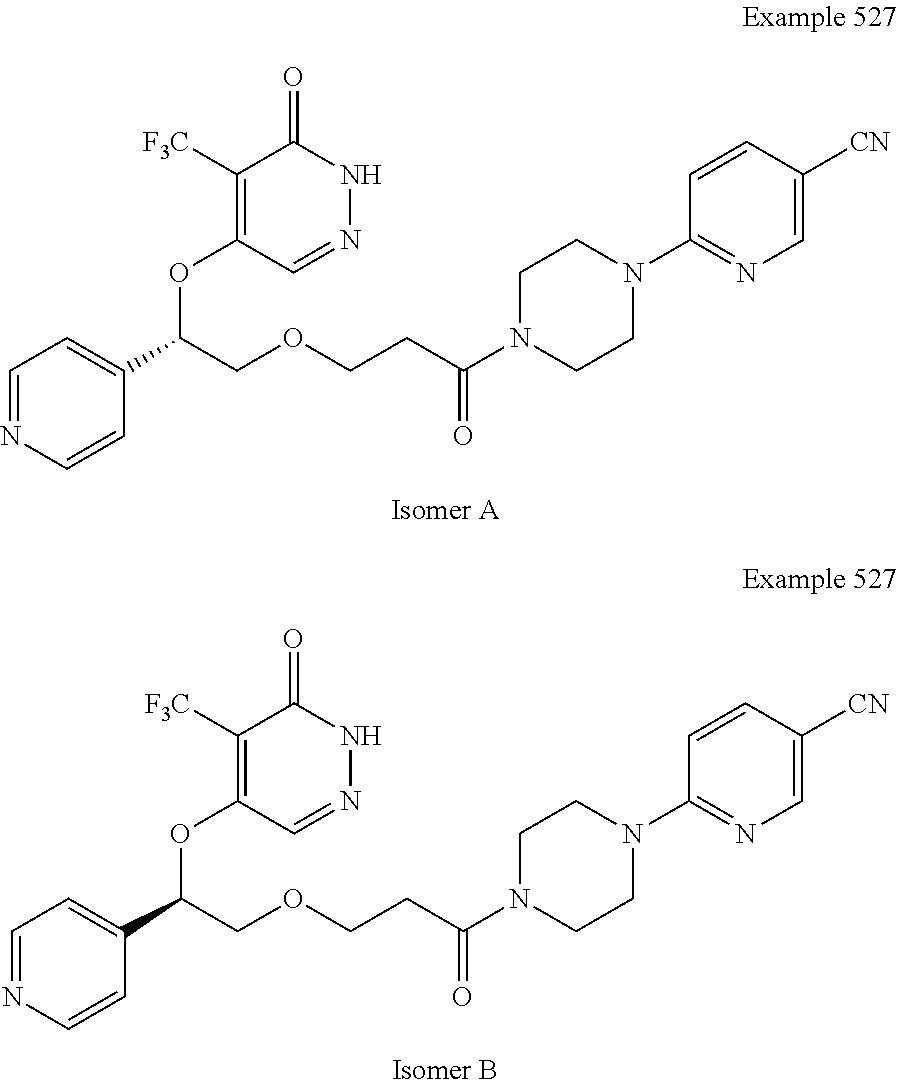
C(COCCC(N1CCN(C2=NC=C([CN])C=C2)CC1)=O)(OC1=C([F3C])C(=O)NN=C1)C1=CC=NC=C1.C(COCCC(N1CCN(C2=NC=C([CN])C=C2)CC1)=O)(OC1=C([F3C])C(=O)NN=C1)C1=CC=NC=C1
